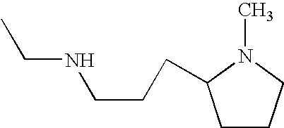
CCNCCCC1CCCN1C
